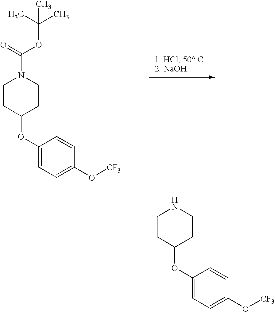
C1(OC2=CC=C(O[CF3])C=C2)CCNCC1.C1(OC2=CC=C(O[CF3])C=C2)CCN(C(OC(C)(C)C)=O)CC1
